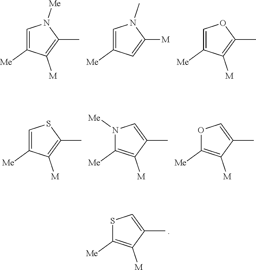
C1=C([Me])C([M])=C(C)N1[Me].C1=C([Me])C=C([M])N1C.C1=C([Me])C([M])=C(C)O1.C1=C([Me])C([M])=C(C)S1.N1([Me])C([Me])=C([M])C(C)=C1.O1C([Me])=C([M])C(C)=C1.S1C([Me])=C([M])C(C)=C1
